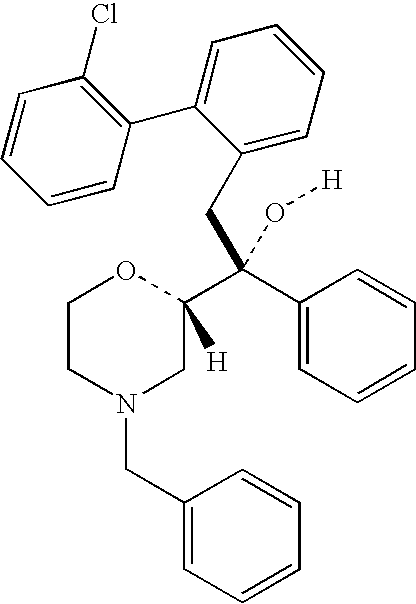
C1CN(CC2=CC=CC=C2)CC(C(C2=CC=CC=C2)(CC2=CC=CC=C2C2=C(Cl)C=CC=C2)O[H])([H])O1
